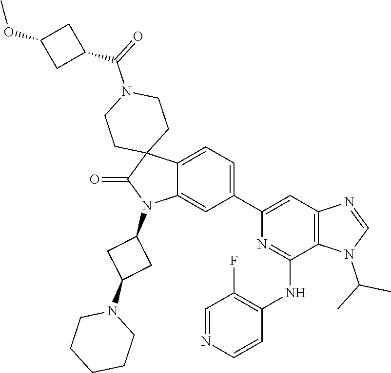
C1=NC=CC(NC2=NC(C3=CC=C4C(=C3)N(C3CC(N5CCCCC5)C3)C(=O)C43CCN(C(=O)C4CC(OC)C4)CC3)=CC3=C2N(C(C)C)C=N3)=C1F
